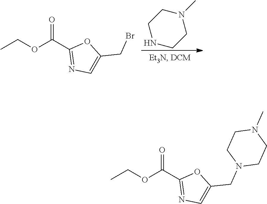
C1CNCCN1C.CCOC(C1=NC=C(CBr)O1)=O.CCOC(C1=NC=C(CN2CCN(C)CC2)O1)=O
